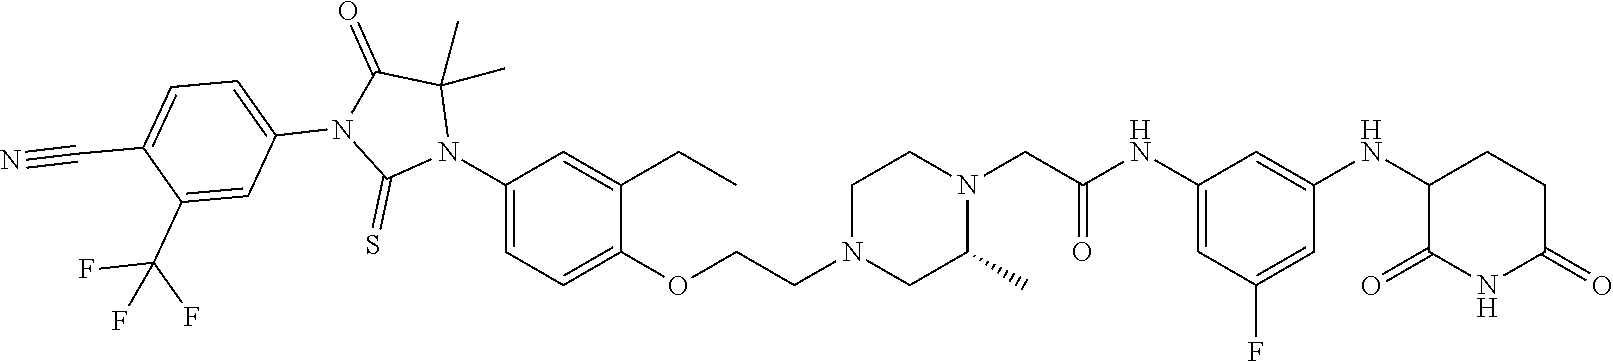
C1=C(NC(CN2CCN(CCOC3=CC=C(N4C(C)(C)C(=O)N(C5=CC=C(C#N)C(C(F)(F)F)=C5)C4=S)C=C3CC)CC2C)=O)C=C(NC2C(=O)NC(=O)CC2)C=C1F
